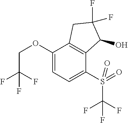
C1(OCC(F)(F)F)=CC=C(S(=O)(C(F)(F)F)=O)C2=C1CC(F)(F)C2O
